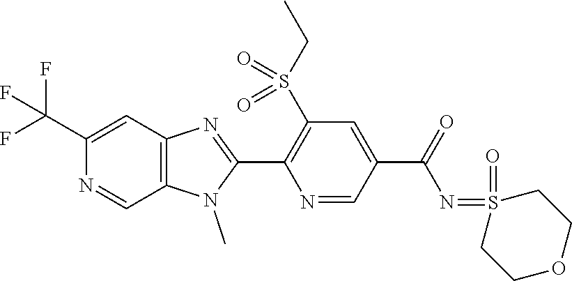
C1(C(F)(F)F)=CC2=C(C=N1)N(C)C(C1=C(S(CC)(=O)=O)C=C(C(N=S3(=O)CCOCC3)=O)C=N1)=N2
